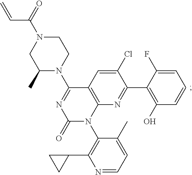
C1(Cl)=CC2=C(N=C1C1=C(O)C=CC=C1F)N(C1=C(C3CC3)N=CC=C1C)C(=O)N=C2N1CCN(C(=O)C=C)CC1C
